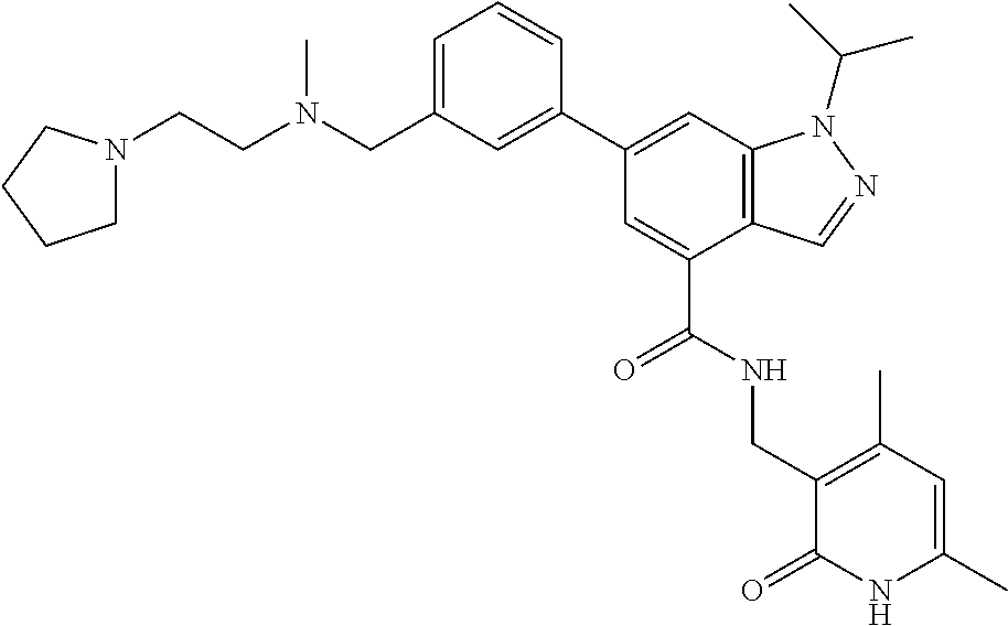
C1=C(CN(CCN2CCCC2)C)C=C(C2=CC3=C(C(C(NCC4=C(C)C=C(C)NC4=O)=O)=C2)C=NN3C(C)C)C=C1
